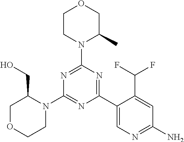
N1=C(N2C(C)COCC2)N=C(C2=CN=C(N)C=C2C(F)F)N=C1N1C(CO)COCC1
